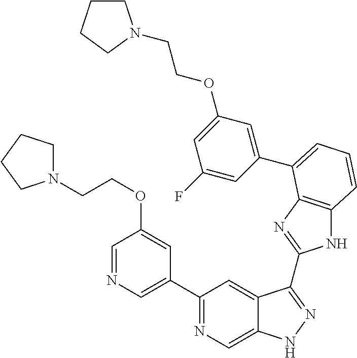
C1(C2=NC=C3C(=C2)C(C2=NC4=C(N2)C=CC=C4C2=CC(OCCN4CCCC4)=CC(F)=C2)=NN3)=CN=CC(OCCN2CCCC2)=C1
